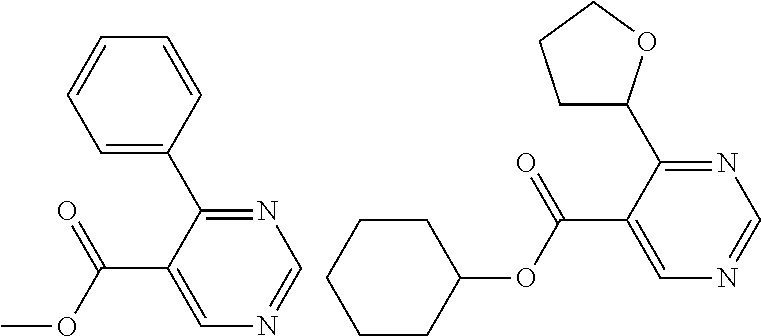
C1=C(C(OC)=O)C(C2=CC=CC=C2)=NC=N1.C1=C(C(OC2CCCCC2)=O)C(C2CCCO2)=NC=N1
